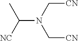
N(C([NC])C)(C[CN])C[CN]
